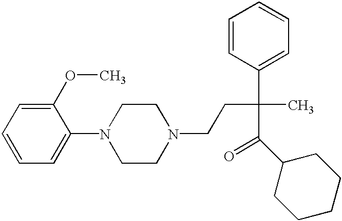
C1=CC=C(N2CCN(CCC(C(=O)C3CCCCC3)(C3=CC=CC=C3)C)CC2)C(OC)=C1
